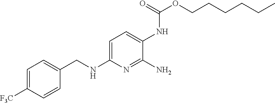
C1=C([F3C])C=CC(CNC2=CC=C(NC(OCCCCCC)=O)C(N)=N2)=C1
